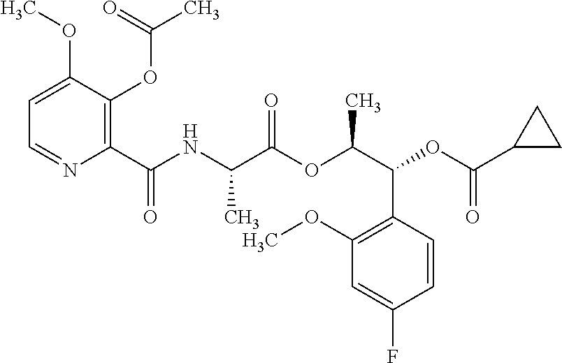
C1=C(OC)C(OC(C)=O)=C(C(NC(C(OC(C(OC(C2CC2)=O)C2=C(OC)C=C(F)C=C2)C)=O)C)=O)N=C1
